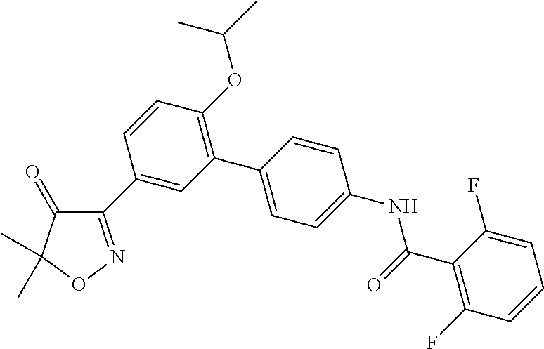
C1(C2=CC(C3=CC=C(NC(C4=C(F)C=CC=C4F)=O)C=C3)=C(OC(C)C)C=C2)=NOC(C)(C)C1=O
